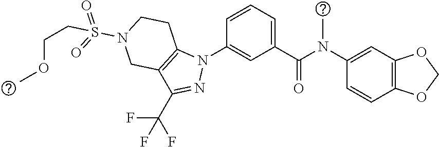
C1(N(C(C2=CC=CC(N3C4=C(C(C(F)(F)F)=N3)CN(S(=O)(=O)CCOC)CC4)=C2)=O)C)=CC2=C(C=C1)OCO2
